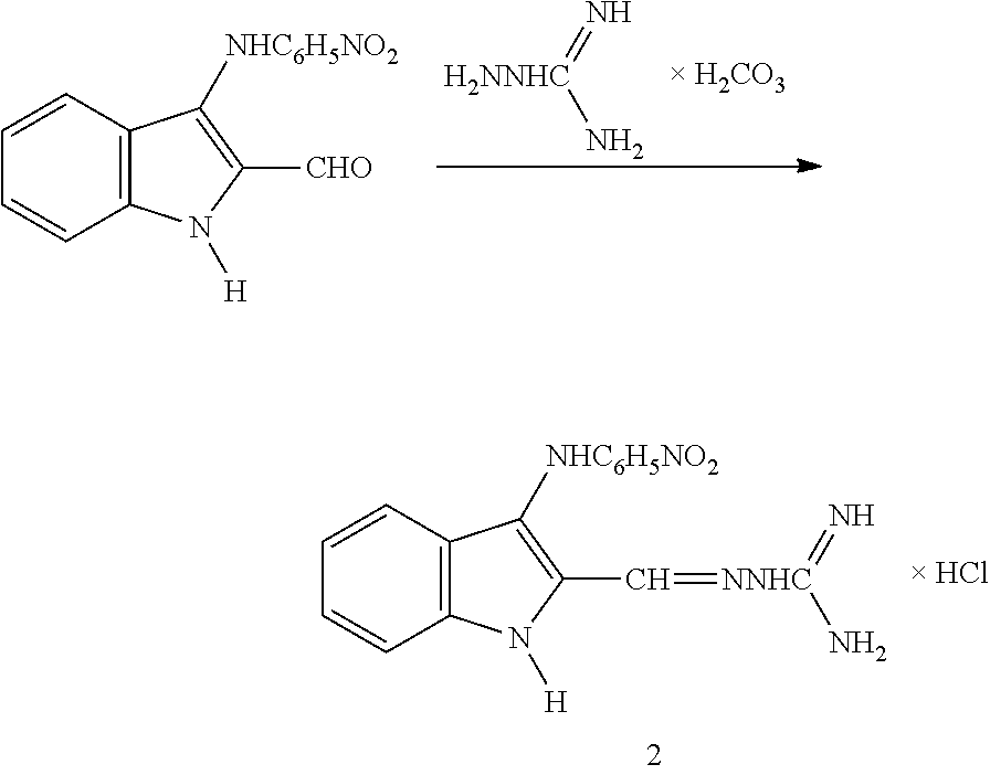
C12=C(C=CC=C1)C([NHC6H5NO2])=C(C=[NNHC](=N)N)N2[H].[H2NNHC](=N)N.C12=C(C=CC=C1)C([NHC6H5NO2])=C([CHO])N2[H]
